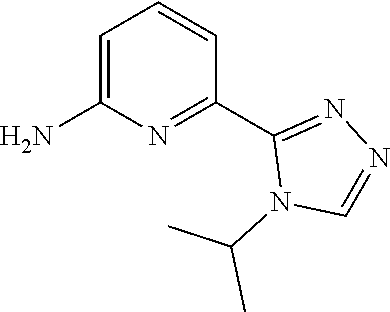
C1(C2=NC(N)=CC=C2)=NN=CN1C(C)C
